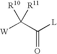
[W]C(C([L])=O)([R10])[R11]
